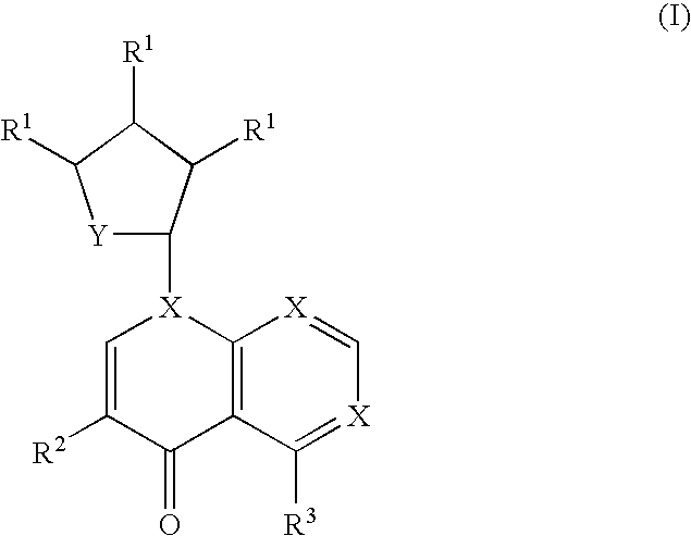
C1=C([R2])C(=O)C2=C([X]1C1[Y]C([R1])C([R1])C1[R1])[X]=C[X]=C2[R3]
